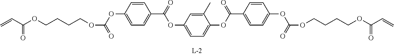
C=CC(OCCCCOC(OC1=CC=C(C(OC2=CC=C(OC(=O)C3=CC=C(OC(OCCCCOC(C=C)=O)=O)C=C3)C(C)=C2)=O)C=C1)=O)=O
